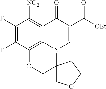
C1(F)=C(F)C2=C3C(=C1[NO2])C(=O)C(C(=O)[OEt])=CN3C1(COCC1)CO2
